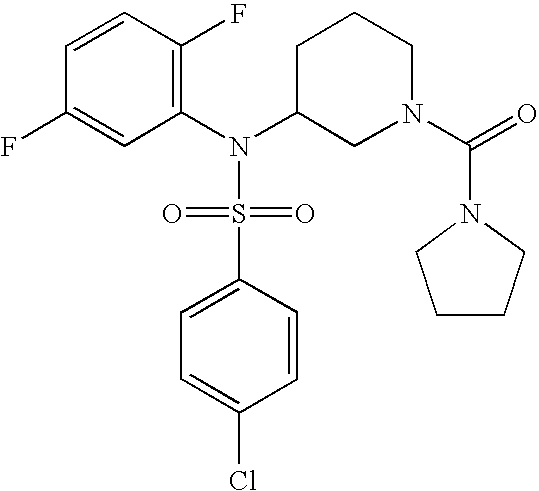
C1=CC(F)=C(N(C2CN(C(=O)N3CCCC3)CCC2)S(=O)(=O)C2=CC=C(Cl)C=C2)C=C1F
